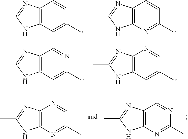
C1=CC(C)=CC2=C1N=C(C)N2.C1=CC(C)=NC2=C1N=C(C)N2.C1=NC(C)=CC2=C1N=C(C)N2.N1=CC(C)=CC2=C1N=C(C)N2.C1=NC(C)=NC2=C1N=C(C)N2.N1=CC(C)=NC2=C1N=C(C)N2
